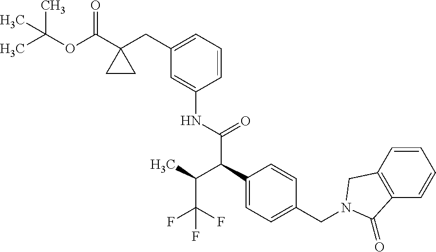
C1(CC2(C(OC(C)(C)C)=O)CC2)=CC=CC(NC(C(C2=CC=C(CN3CC4=C(C=CC=C4)C3=O)C=C2)C(C)C(F)(F)F)=O)=C1
